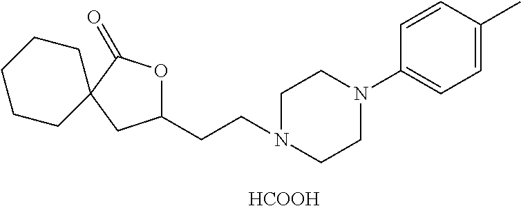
C12(CC(CCN3CCN(C4=CC=C(C)C=C4)CC3)OC1=O)CCCCC2.[HCOOH]
